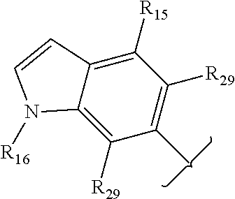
C12=C([R29])C(C)=C([R29])C([R15])=C1C=CN2[R16]
